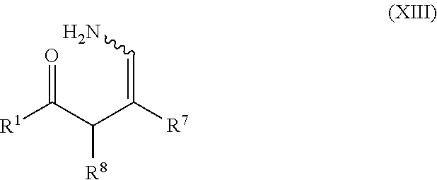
O=C(C(C([R7])=CN)[R8])[R1]
